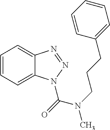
C1=CC=C2C(=C1)N=NN2C(N(C)CCCC1=CC=CC=C1)=O
